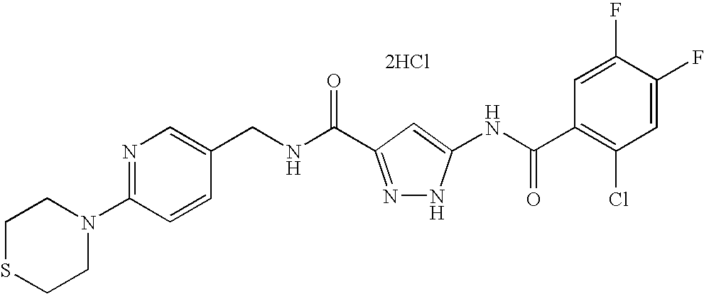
C1N(C2=NC=C(CNC(=O)C3=NNC(NC(C4=C(Cl)C=C(F)C(F)=C4)=O)=C3)C=C2)CCSC1.[2HCl]
